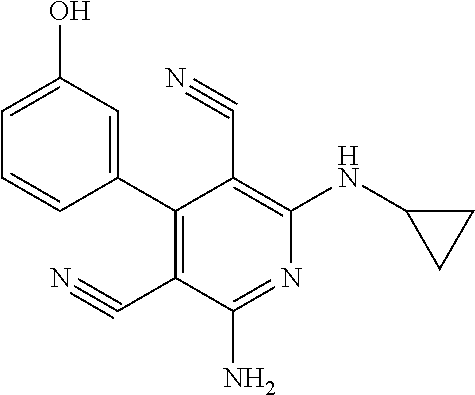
C1(C2=C(C#N)C(N)=NC(NC3CC3)=C2C#N)=CC(O)=CC=C1
